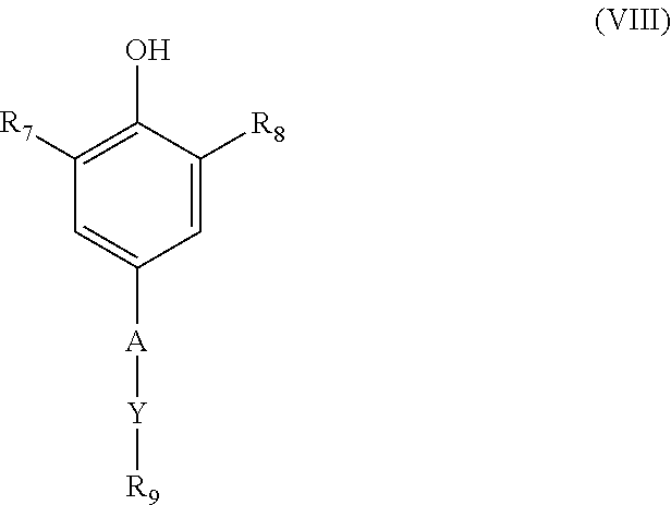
C1=C([R8])C(O)=C([R7])C=C1[A][Y][R9]
